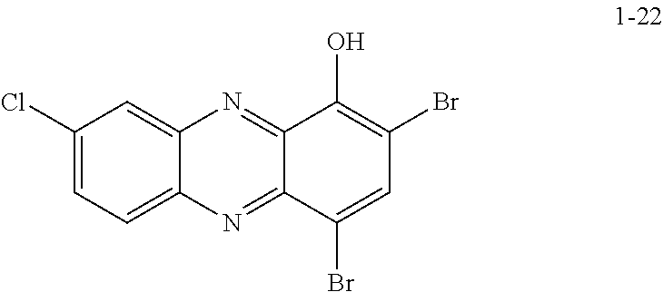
C1(Cl)=CC=C2C(=C1)N=C1C(=N2)C(Br)=CC(Br)=C1O
